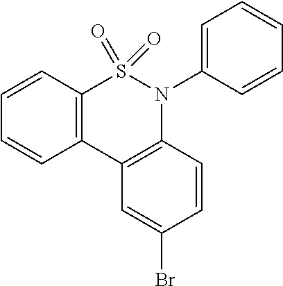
C12=C(C3=C(N(C4=CC=CC=C4)S1(=O)=O)C=CC(Br)=C3)C=CC=C2
